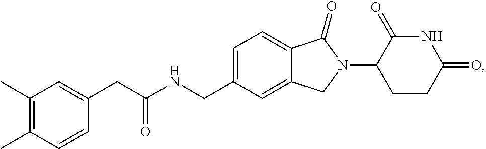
C1=C(CNC(CC2=CC(C)=C(C)C=C2)=O)C=C2C(=C1)C(=O)N(C1CCC(=O)NC1=O)C2
